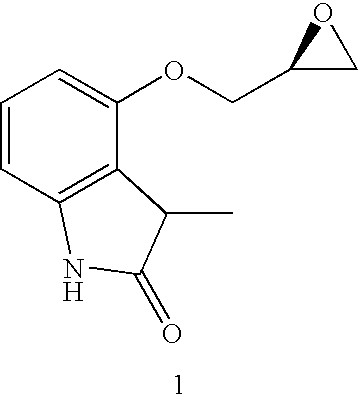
C1=CC2=C(C(OCC3CO3)=C1)C(C)C(=O)N2
